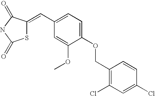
S1C(=CC2=CC=C(OCC3=C(Cl)C=C(Cl)C=C3)C(OC)=C2)C(=O)NC1=O
